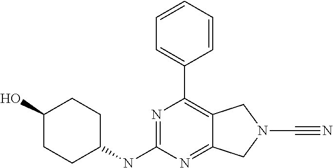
N1=C(NC2CCC(O)CC2)N=C2C(=C1C1=CC=CC=C1)CN(C#N)C2
